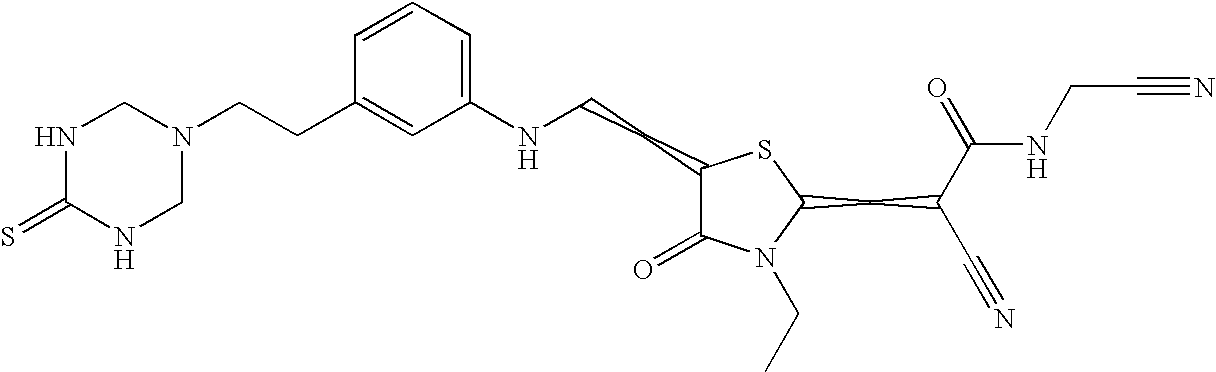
C(C1=CC(NCCC2C(=O)N(CC)C(CC(C#N)C(=O)NCC#N)S2)=CC=C1)CN1CNC(=S)NC1
